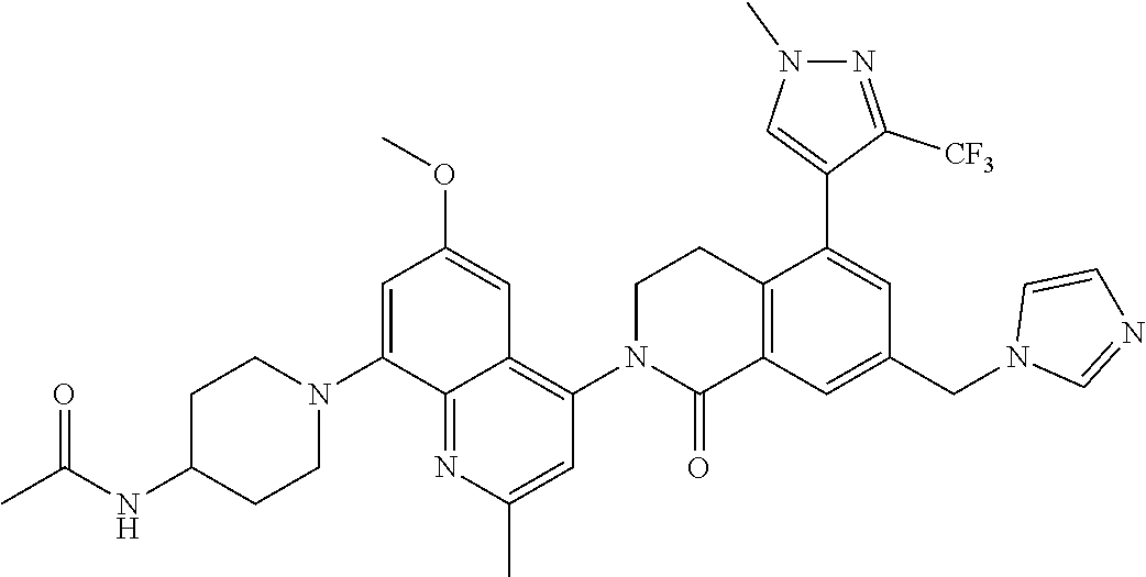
C12=C(C=C(CN3C=NC=C3)C=C1C1=CN(C)N=C1[CF3])C(=O)N(C1=C3C(=NC(C)=C1)C(N1CCC(NC(C)=O)CC1)=CC(OC)=C3)CC2
